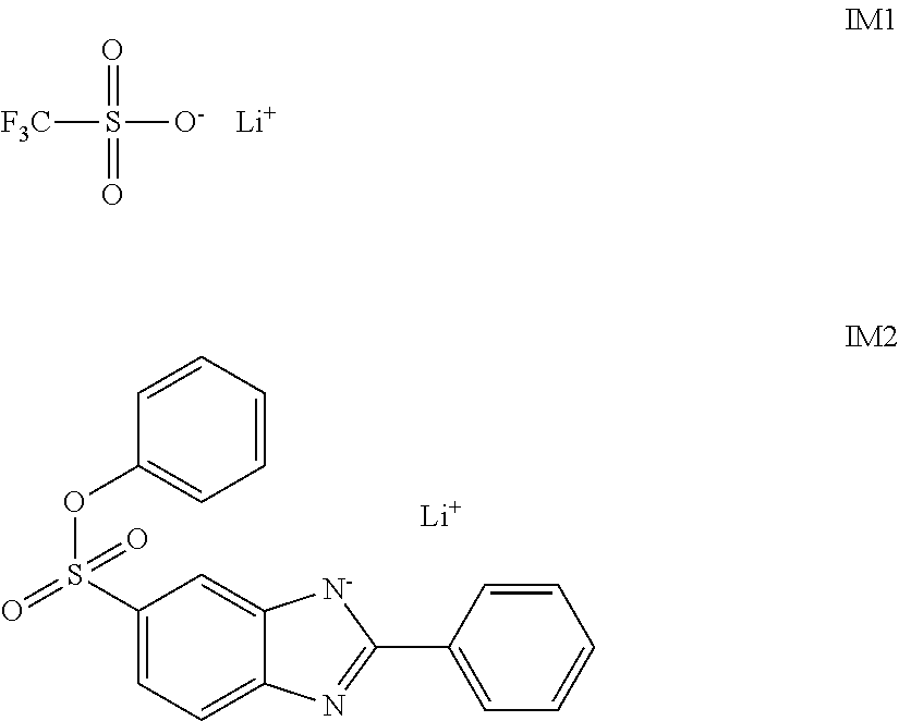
[F3C]S(=O)(=O)[O-].[Li].C1=CC=CC(OS(=O)(C2=CC=C3C(=C2)[N-]C(C2=CC=CC=C2)=N3)=O)=C1.[Li]
